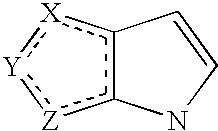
c12c([Z]:[Y]:[X]1)NC=C2
